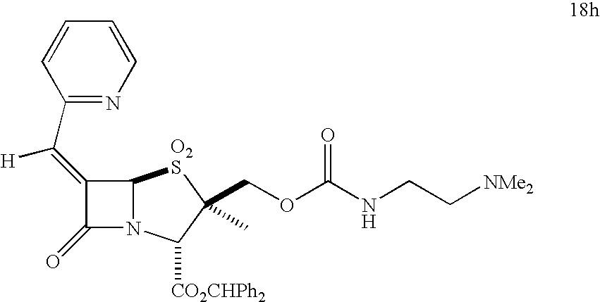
C1(=C(C2=NC=CC=C2)[H])C(=O)N2C1[O2S]C(COC(NCC[NMe2])=O)(C)C2[CO2CHPh2]
